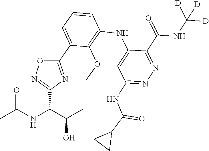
N1=C(C(NC([D])([D])[D])=O)C(NC2=C(OC)C(C3=NC(C(C(C)O)NC(C)=O)=NO3)=CC=C2)=CC(NC(C2CC2)=O)=N1
